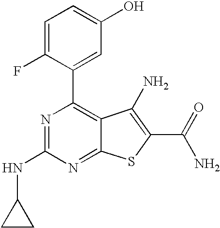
C1=C(F)C(C2=C3C(=NC(NC4CC4)=N2)SC(C(N)=O)=C3N)=CC(O)=C1
